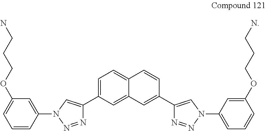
C1=C(C2=CN(C3=CC(OCCCN)=CC=C3)N=N2)C=C2C(=C1)C=CC(C1=CN(C3=CC=CC(OCCCN)=C3)N=N1)=C2
